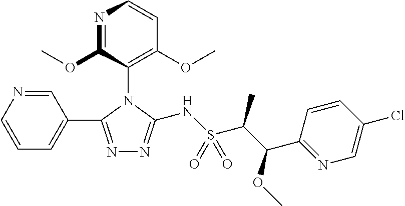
C1=NC=CC=C1C1=NN=C(NS(C(C(C2=NC=C(Cl)C=C2)OC)C)(=O)=O)N1C1=C(OC)C=CN=C1OC
